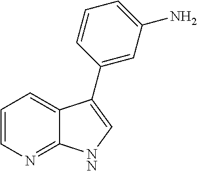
C1(C2=C[NN]C3=NC=CC=C32)=CC(N)=CC=C1
